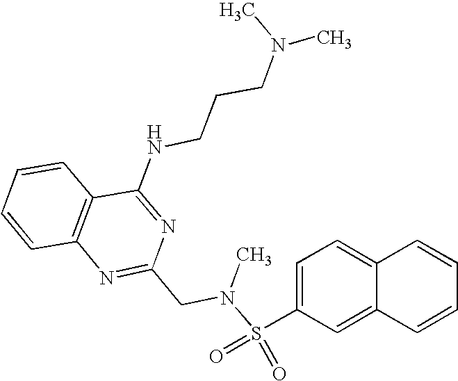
C1=CC2=C(C=C1)C(NCCCN(C)C)=NC(CN(S(C1=CC=C3C(=C1)C=CC=C3)(=O)=O)C)=N2
